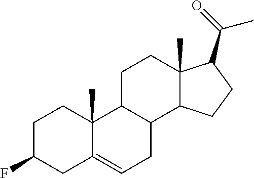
C1C(F)CC2=CCC3C(C2(C)C1)CCC1(C)C3CCC1C(C)=O
